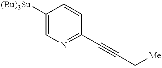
C1([(Bu)3Su])=CN=C(C#CC[Me])C=C1
